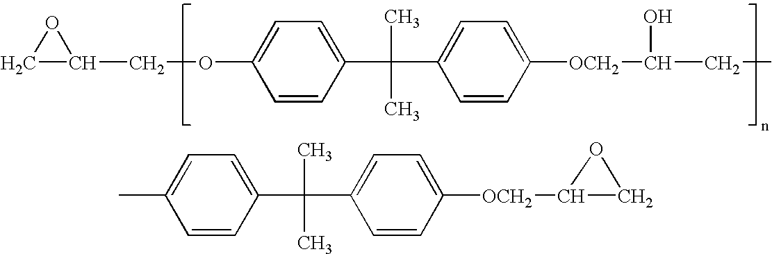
C1=CC(C(C)(C)C2=CC=C([OCH2]C(O)CC)C=C2)=CC=C1OCC1CO1.C1=CC(C(C)(C)C2=CC=C([OCH2]C3CO3)C=C2)=CC=C1C
